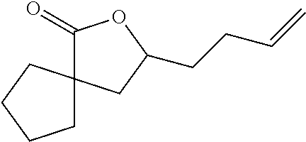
C1CCCC12C(=O)OC(CCC=C)C2
